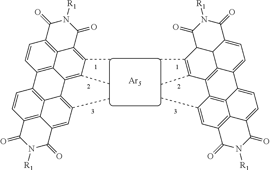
C1(C)=C(C)C2=C3C4C1C(=O)N([R1])C(=O)C4=CC=C3C1=CC=C3C4=C(C=C(C)C2=C14)C(=O)N([R1])C3=O.C1(C)=C2C3=C(C=CC4=C3C(=C1C)C1=C(C)C=C3C5=C(C=CC4=C15)C(=O)N([R1])C3=O)C(=O)N([R1])C2=O.[Ar5]
